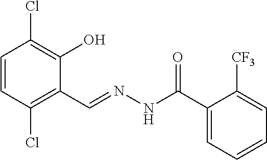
C1=CC(Cl)=C(C=NNC(C2=CC=CC=C2[CF3])=O)C(O)=C1Cl
